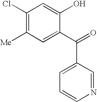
C1=C(C(=O)C2=CC=CN=C2)C(O)=CC(Cl)=C1[Me]
